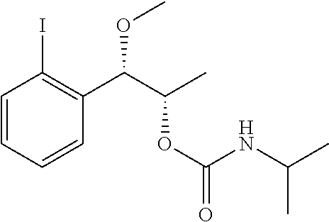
C1=CC=CC(C(C(C)OC(=O)NC(C)C)OC)=C1I
